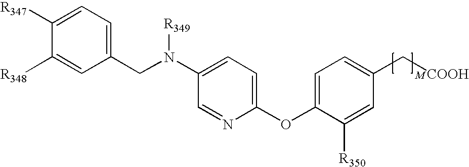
C1(N(CC2=CC=C([R347])C([R348])=C2)[R349])=CC=C(OC2=CC=C(C[COOH])C=C2[R350])N=C1
